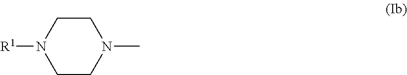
C1CN(C)CCN1[R1]
